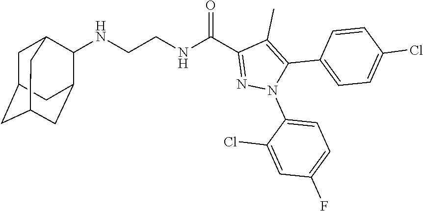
N(CCNC(C1=NN(C2=CC=C(F)C=C2Cl)C(C2=CC=C(Cl)C=C2)=C1C)=O)C1C2CC3CC(CC1C3)C2
